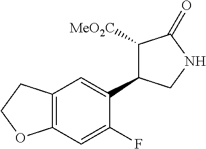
C1([MeO2C])C(C2=CC3=C(C=C2F)OCC3)CNC1=O
